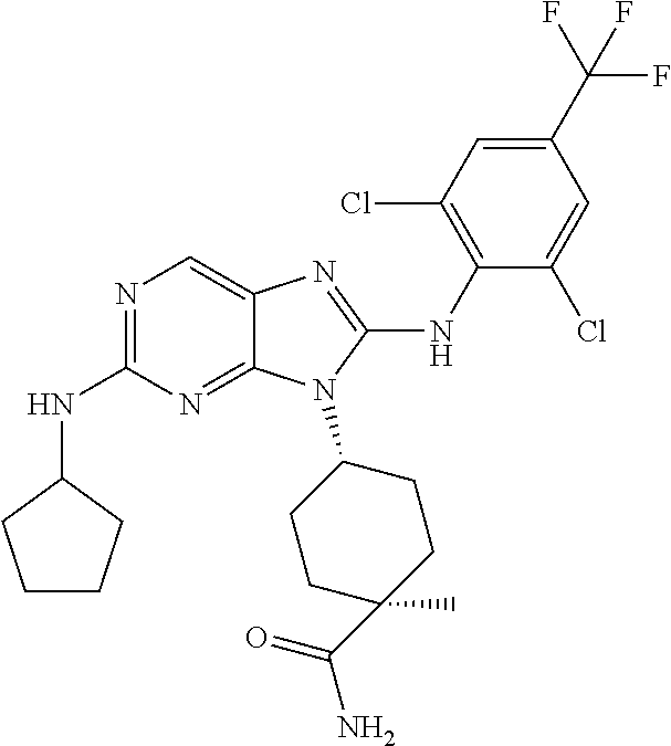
N1=C(NC2CCCC2)N=C2C(=C1)N=C(NC1=C(Cl)C=C(C(F)(F)F)C=C1Cl)N2C1CCC(C)(C(=O)N)CC1
